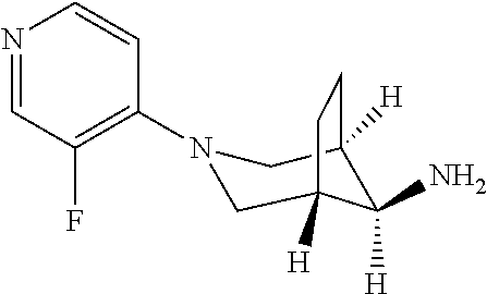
C1(N2CC3([H])C(N)([H])C([H])(C2)CC3)=C(F)C=NC=C1
